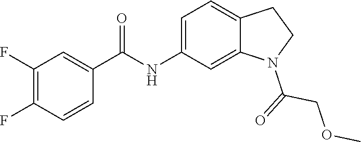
C12=CC(NC(C3=CC(F)=C(F)C=C3)=O)=CC=C1CCN2C(=O)COC
